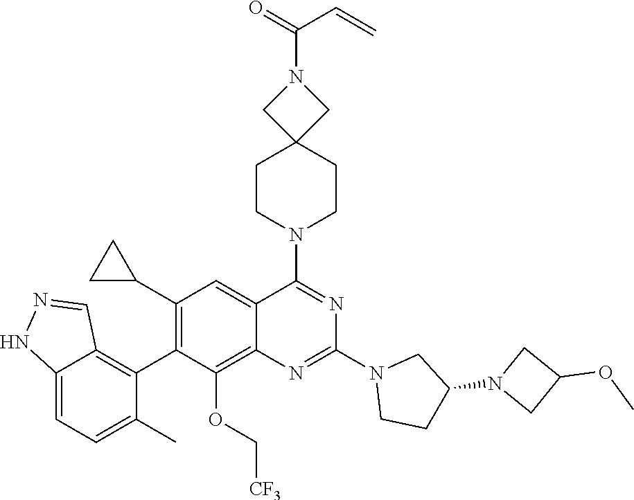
C12=CC=C(C)C(C3=C(C4CC4)C=C4C(=C3OC[CF3])N=C(N3CCC(N5CC(OC)C5)C3)N=C4N3CCC4(CC3)CN(C(=O)C=C)C4)=C1C=NN2
